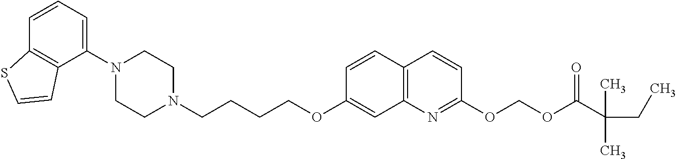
C1=CC2=C(C(N3CCN(CCCCOC4=CC5=C(C=C4)C=CC(OCOC(C(CC)(C)C)=O)=N5)CC3)=C1)C=CS2
